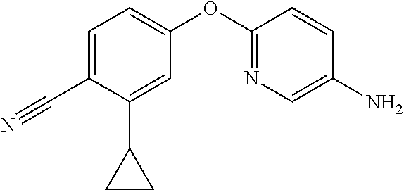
C1(OC2=NC=C(N)C=C2)=CC=C(C#N)C(C2CC2)=C1
